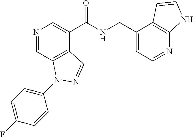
N1=CC2=C(C(C(NCC3=CC=NC4=C3C=CN4)=O)=C1)C=NN2C1=CC=C(F)C=C1
